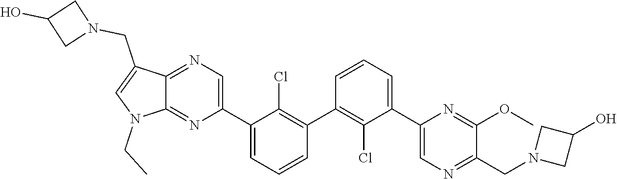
C1(C2=CN=C(CN3CC(O)C3)C(OC)=N2)=CC=CC(C2=C(Cl)C(C3=CN=C4C(=N3)N(CC)C=C4CN3CC(O)C3)=CC=C2)=C1Cl
